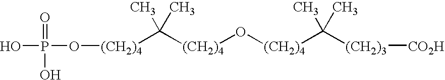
O(P(=O)(O)O)[(CH2)4]C([(CH2)4]O[(CH2)4]C(C)(C)[(CH2)3][CO2H])(C)C
